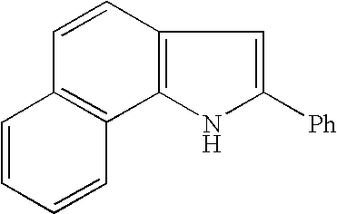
C1=CC2=C(C3=C1C=CC=C3)NC([Ph])=C2
